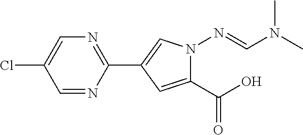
ClC1=CN=C(C2=CN(N=CN(C)C)C(C(O)=O)=C2)N=C1
